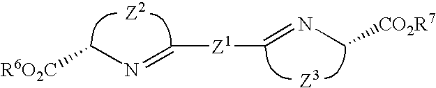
[Z2].[Z3].[R6O2C]CN=C[Z1]C=NC[CO2R7]
